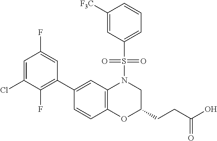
C1(C2=C(F)C(Cl)=CC(F)=C2)=CC2=C(C=C1)OC(CCC(O)=O)CN2S(C1=CC=CC([F3C])=C1)(=O)=O
